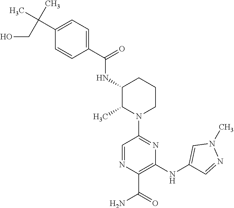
N(C1C(C)N(C2=NC(NC3=CN(C)N=C3)=C(C(=O)N)N=C2)CCC1)C(C1=CC=C(C(C)(C)CO)C=C1)=O
